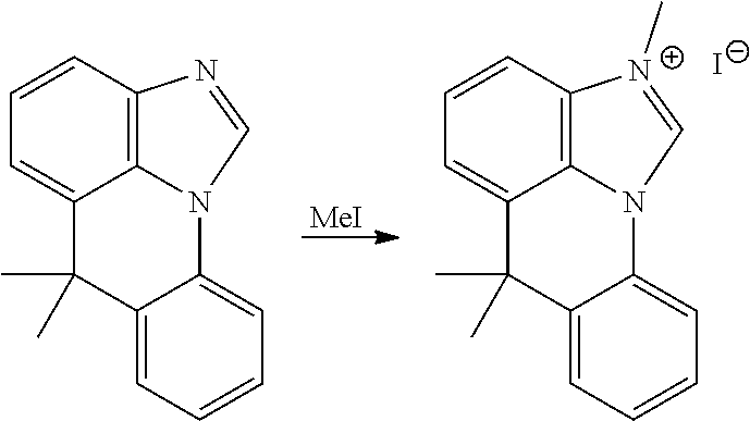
C12=CC=CC=C1C(C)(C)C1=CC=CC3=C1N2C=[N+]3C.C12=CC=CC=C1C(C)(C)C1=CC=CC3=C1N2C=N3.[MeI].[I-]
